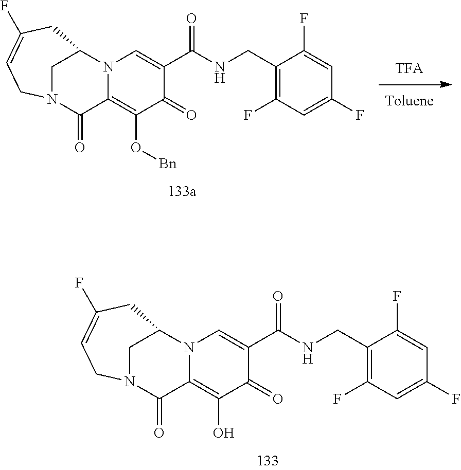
N12C(=C(O)C(=O)C(C(NCC3=C(F)C=C(F)C=C3F)=O)=C1)C(=O)N1CC=C(F)CC2C1.N12C(=C(O[Bn])C(=O)C(C(NCC3=C(F)C=C(F)C=C3F)=O)=C1)C(=O)N1CC=C(F)CC2C1
